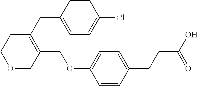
C1(COC2=CC=C(CCC(O)=O)C=C2)=C(CC2=CC=C(Cl)C=C2)CCOC1
